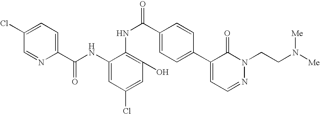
C1(Cl)=CC=C(C(NC2=CC(Cl)=CC(O)=C2NC(=O)C2=CC=C(C3=CC=NN(CCN([Me])[Me])C3=O)C=C2)=O)N=C1
